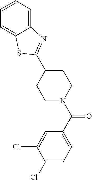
C1(C2=NC3=CC=CC=C3S2)CCN(C(C2=CC=C(Cl)C(Cl)=C2)=O)CC1
